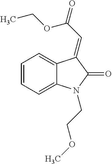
C1=CC=C2C(=C1)C(=CC(OCC)=O)C(=O)N2CCOC
